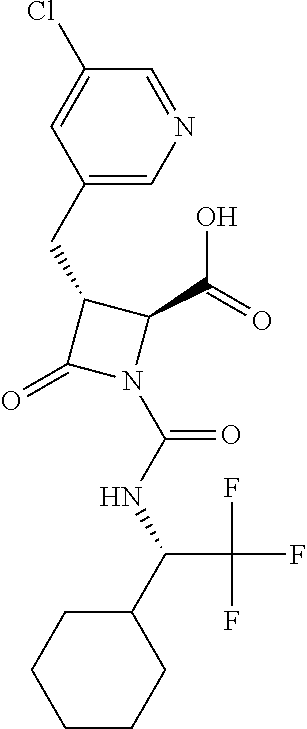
C1(CC2=CN=CC(Cl)=C2)C(=O)N(C(NC(C2CCCCC2)C(F)(F)F)=O)C1C(=O)O
